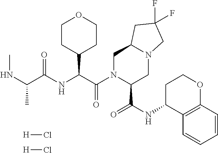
N(C(C)C(NC(C(N1C(C(NC2C3=C(OCC2)C=CC=C3)=O)CN2C(C1)CC(F)(F)C2)=O)C1CCOCC1)=O)C.[H]Cl.[H]Cl
